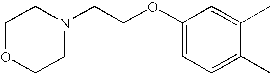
C1CN(CCOC2=CC=C(C)C(C)=C2)CCO1
